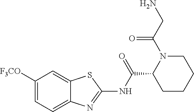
C1([F3CO])=CC=C2C(=C1)SC(NC(C1CCCCN1C(CN)=O)=O)=N2
